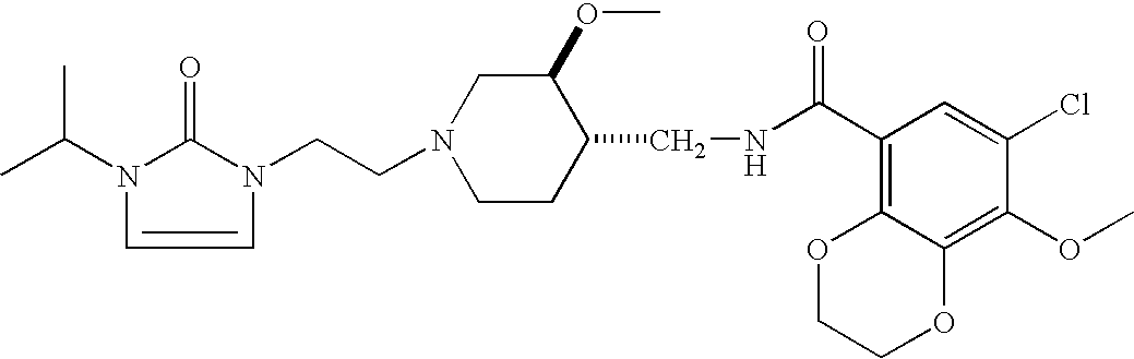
N1(CCN2C(=O)N(C(C)C)C=C2)CCC(CNC(C2=C3C(=C(OC)C(Cl)=C2)OCCO3)=O)C(OC)C1
